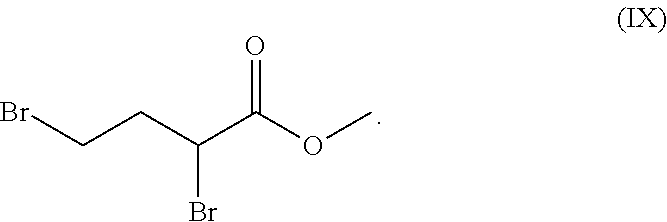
BrCCC(C(OC)=O)Br
